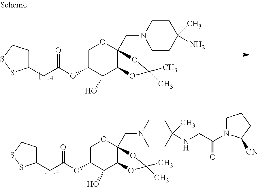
C1OC2(CN3CCC(C)(N)CC3)C(C(O)C1OC(CC1CCSS1)=O)OC(C)(C)O2.C1OC2(CN3CCC(C)(NCC(N4CCCC4[CN])=O)CC3)C(C(O)C1OC(CC1CCSS1)=O)OC(C)(C)O2
